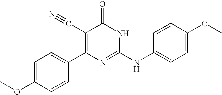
C1=CC(C2=C(C#N)C(=O)NC(NC3=CC=C(OC)C=C3)=N2)=CC=C1OC
